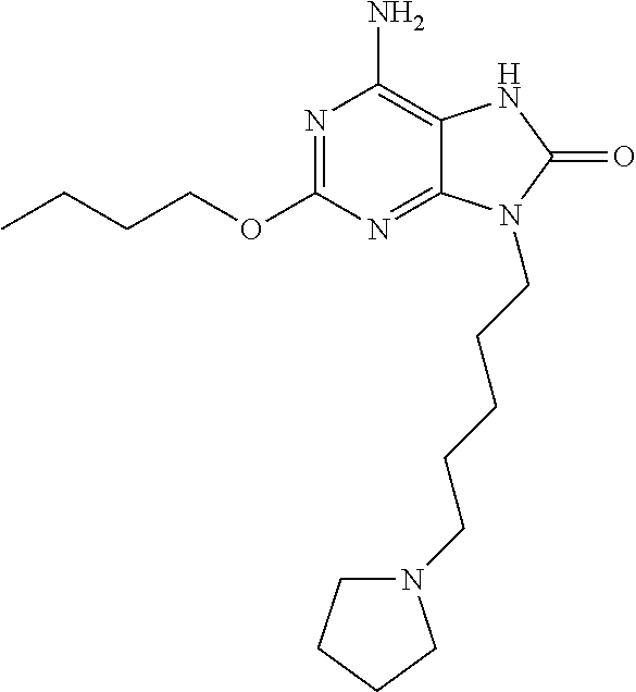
O(C1=NC(N)=C2C(=N1)N(CCCCCN1CCCC1)C(=O)N2)CCCC
